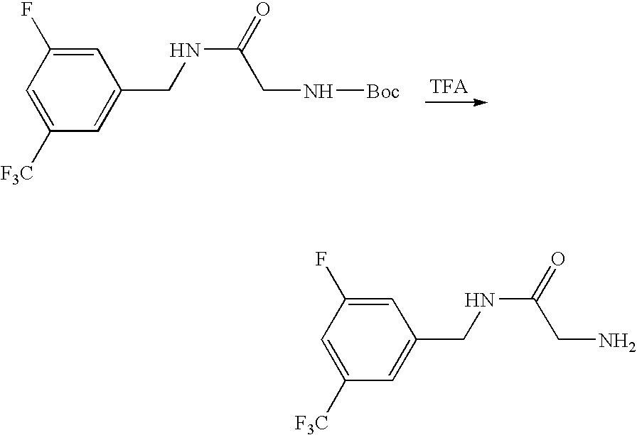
C1=C(F)C=C([F3C])C=C1CNC(=O)CN[Boc].C1=C(F)C=C([F3C])C=C1CNC(=O)CN
